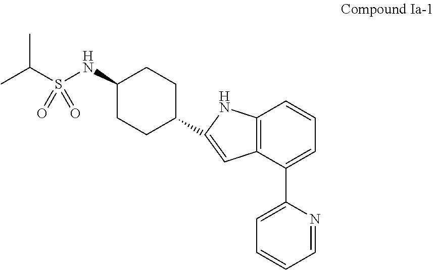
CC(S(NC1CCC(C2=CC3=C(N2)C=CC=C3C2=CC=CC=N2)CC1)(=O)=O)C
